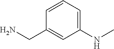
NCC1=CC(NC)=CC=C1
